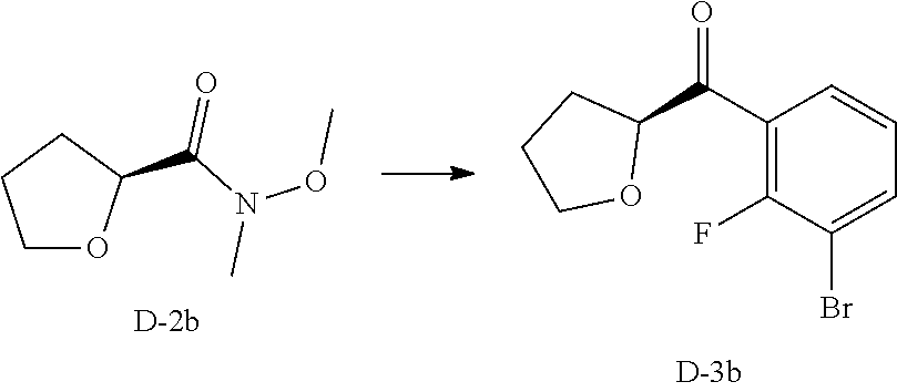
C1OC(C(N(OC)C)=O)CC1.C1(C(C2CCCO2)=O)=C(F)C(Br)=CC=C1
